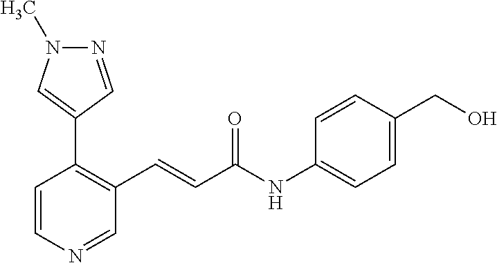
C1=CN=CC(C=CC(=O)NC2=CC=C(CO)C=C2)=C1C1=CN(C)N=C1
